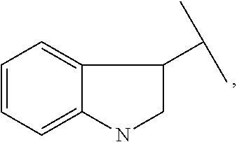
C1=C2NCC(C(C)C)C2=CC=C1
